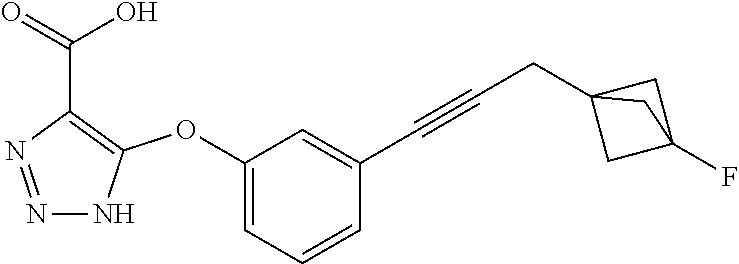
N1=NC(C(=O)O)=C(OC2=CC=CC(C#CCC34CC(F)(C3)C4)=C2)N1
